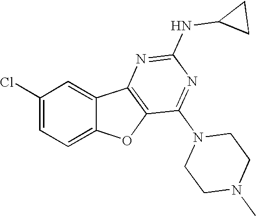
C1(Cl)=CC=C2C(=C1)C1=C(O2)C(N2CCN(C)CC2)=NC(NC2CC2)=N1
